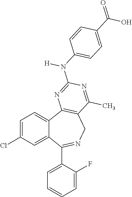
C1=C(Cl)C=C2C(=C1)C1=C(CN=C2C2=CC=CC=C2F)C(C)=NC(N([H])C2=CC=C(C(O)=O)C=C2)=N1
